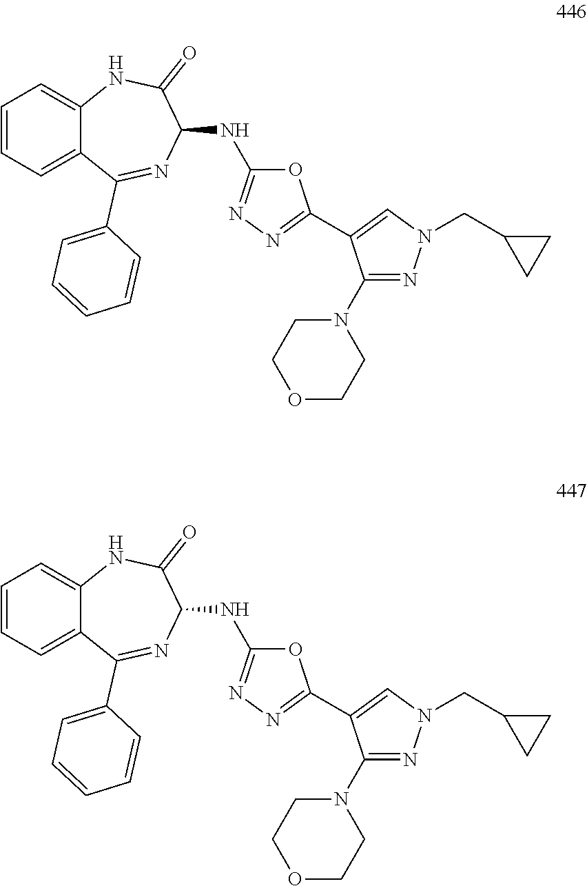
C1=CC=C2C(=C1)NC(=O)C(NC1=NN=C(C3=CN(CC4CC4)N=C3N3CCOCC3)O1)N=C2C1=CC=CC=C1.C1=CC=C2C(=C1)NC(=O)C(NC1=NN=C(C3=CN(CC4CC4)N=C3N3CCOCC3)O1)N=C2C1=CC=CC=C1
